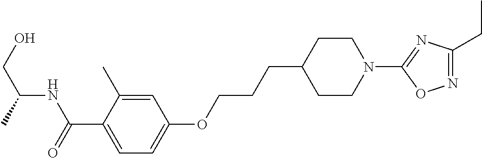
OCC(C)NC(C1=CC=C(OCCCC2CCN(C3=NC(CC)=NO3)CC2)C=C1C)=O
